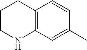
C1CNC2=C(C1)C=CC(C)=C2
